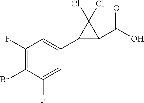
C1(F)=C(Br)C(F)=CC(C2C(C(O)=O)C2(Cl)Cl)=C1
